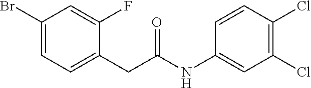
N(C1=CC(Cl)=C(Cl)C=C1)C(CC1=CC=C(Br)C=C1F)=O
